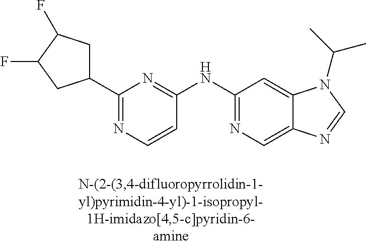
C1=CC(NC2=NC=C3C(=C2)N(C(C)C)C=N3)=NC(C2CC(F)C(F)C2)=N1
